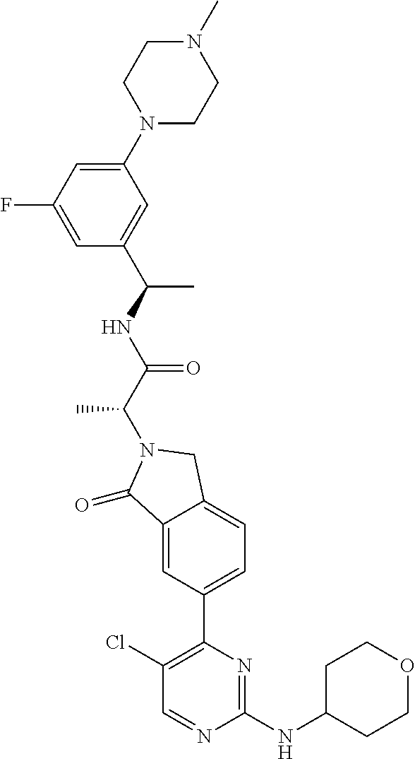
C1(Cl)=C(C2=CC=C3C(=C2)C(=O)N(C(C(NC(C2=CC(N4CCN(C)CC4)=CC(F)=C2)C)=O)C)C3)N=C(NC2CCOCC2)N=C1
